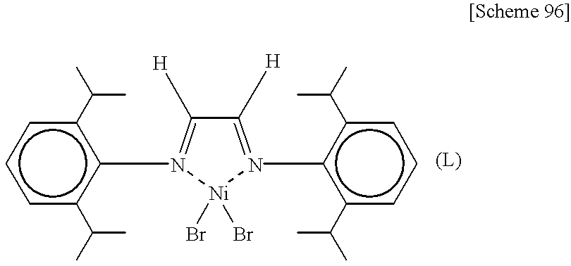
C1([H])=N(c2c(C(C)C)cccc2C(C)C)[Ni](Br)(Br)N(c2c(C(C)C)cccc2C(C)C)=C1[H]
